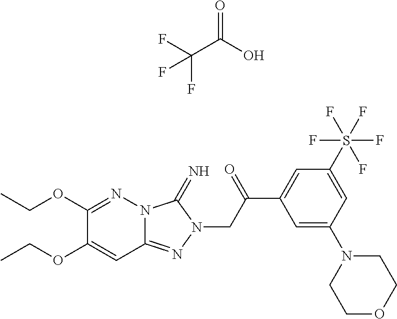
N12C(=NN(CC(C3=CC(S(F)(F)(F)(F)F)=CC(N4CCOCC4)=C3)=O)C1=N)C=C(OCC)C(OCC)=N2.C(C(O)=O)(F)(F)F
